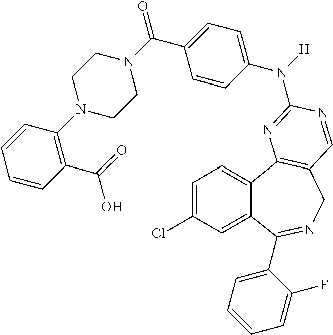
C1=C(Cl)C=C2C(=C1)C1=C(CN=C2C2=CC=CC=C2F)C=NC(N(C2=CC=C(C(=O)N3CCN(C4=C(C(=O)O)C=CC=C4)CC3)C=C2)[H])=N1
